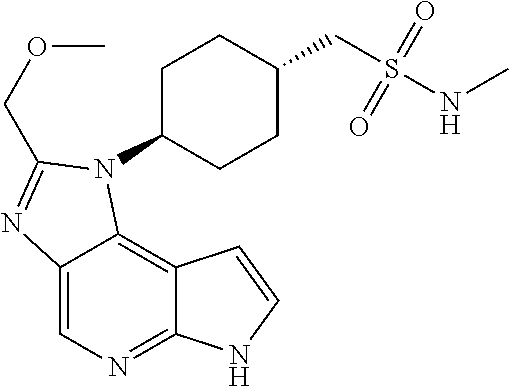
C12=CN=C3C(=C1N(C1CCC(CS(NC)(=O)=O)CC1)C(COC)=N2)C=CN3
